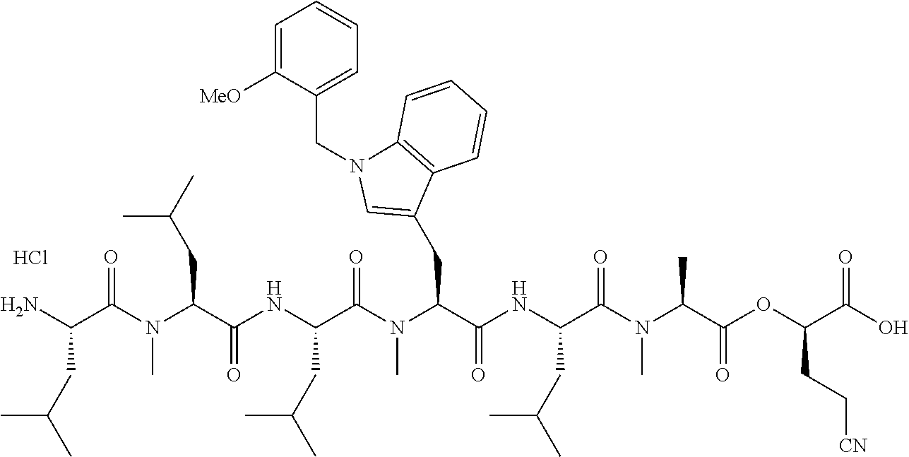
Cl.C(C(N(C)C(=O)C(NC(C(N(C(C(N)CC(C)C)=O)C)CC(C)C)=O)CC(C)C)C(=O)NC(C(N(C(C(OC(C(O)=O)CC[CN])=O)C)C)=O)CC(C)C)C1=CN(CC2=CC=CC=C2[MeO])C2=C1C=CC=C2
